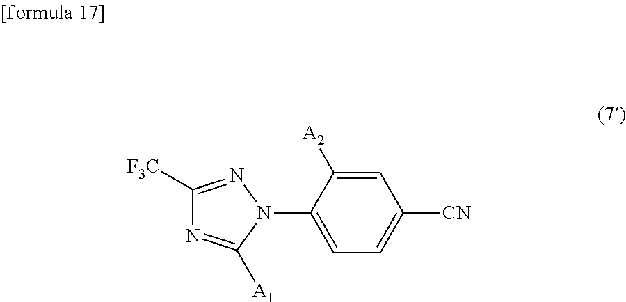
C1([F3C])=NN(C2=CC=C([CN])C=C2[A2])C([A1])=N1
